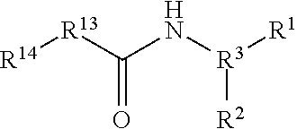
[R14][R13]C(N[R3]([R1])[R2])=O
